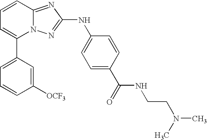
C1(C2=CC=CC3=NC(NC4=CC=C(C(NCCN(C)C)=O)C=C4)=NN23)=CC=CC([OCF3])=C1
